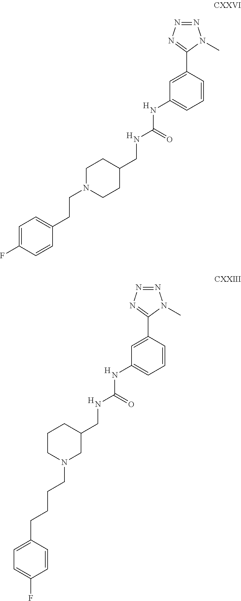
[H].[H].C1CC(CNC(=O)NC2=CC=CC(C3=NN=NN3C)=C2)CCN1CCC1=CC=C(F)C=C1.[H].[H].C(CCN1CC(CNC(=O)NC2=CC=CC(C3=NN=NN3C)=C2)CCC1)CC1=CC=C(F)C=C1
